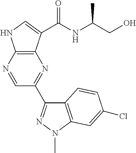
C1=NC2=C(N=C1C1=NN(C)C3=C1C=CC(Cl)=C3)C(C(NC(C)CO)=O)=CN2
